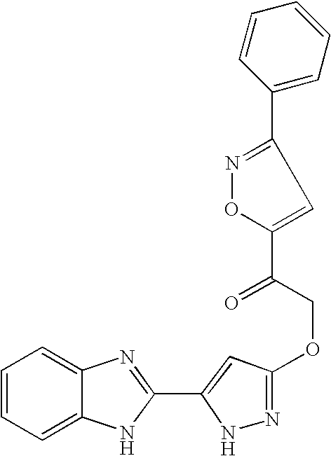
C1=C2C(=CC=C1)N=C(C1=CC(OCC(C3=CC(C4=CC=CC=C4)=NO3)=O)=NN1)N2
